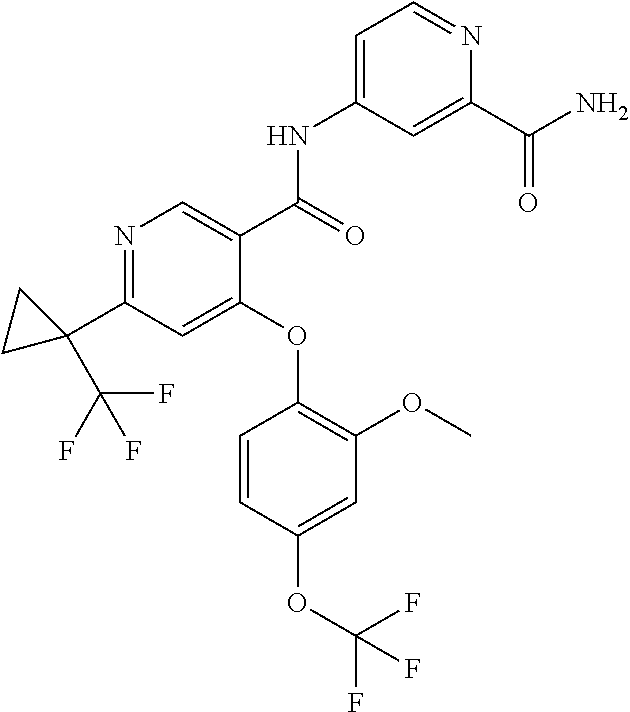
C1=C(OC(F)(F)F)C=CC(OC2=CC(C3(C(F)(F)F)CC3)=NC=C2C(=O)NC2=CC=NC(C(N)=O)=C2)=C1OC
